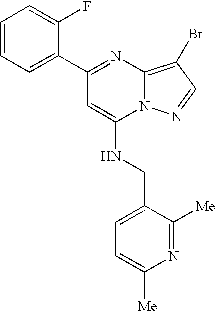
C1=CC=C(C2=NC3=C(Br)C=NN3C(NCC3=CC=C([Me])N=C3[Me])=C2)C(F)=C1
